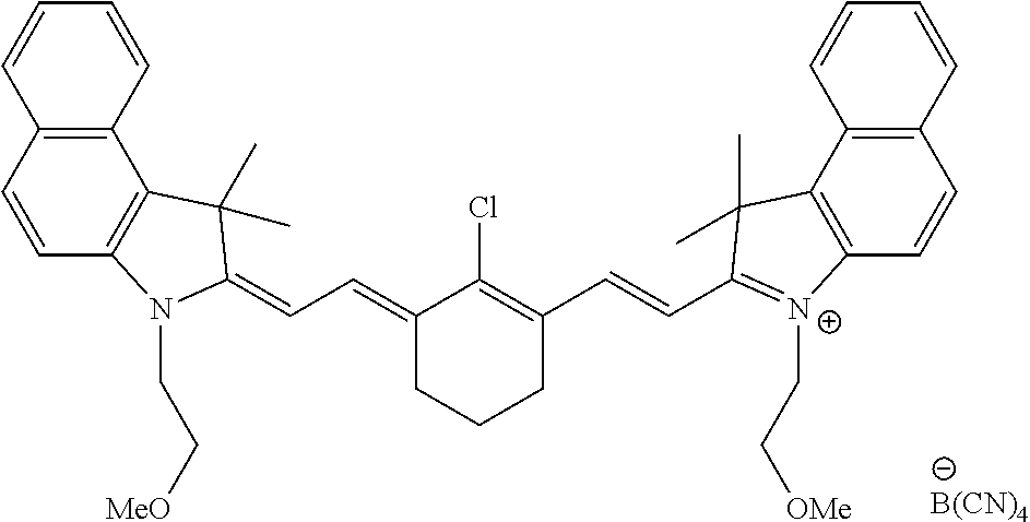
C12=C(C(C)(C)C(=CC=C3C(Cl)=C(C=CC4=[N+](CC[OMe])C5=C(C4(C)C)C4=C(C=C5)C=CC=C4)CCC3)N1CC[MeO])C1=C(C=C2)C=CC=C1.[B(CN)4]
